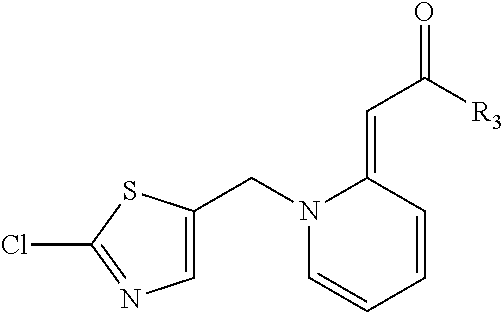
C1=CC=CC(=CC([R3])=O)N1CC1=CN=C(Cl)S1
